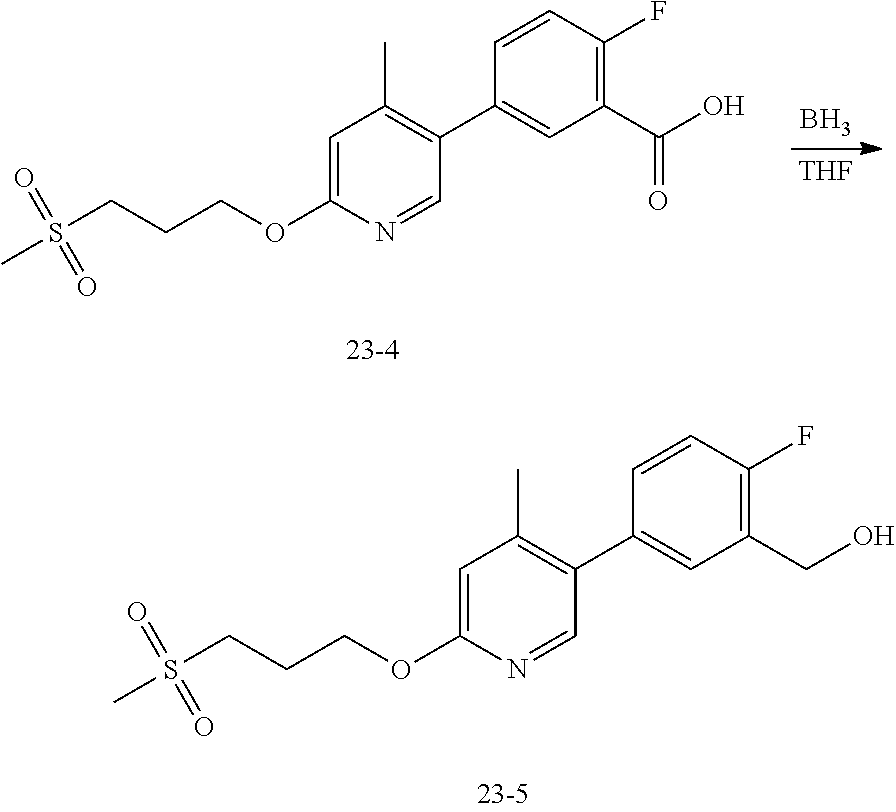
C1=C(OCCCS(=O)(=O)C)N=CC(C2=CC(C(O)=O)=C(F)C=C2)=C1C.B.[THF].C1=C(OCCCS(=O)(=O)C)N=CC(C2=CC(CO)=C(F)C=C2)=C1C
